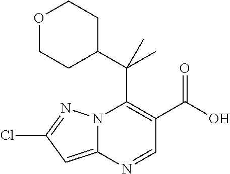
N12C(=CC(Cl)=N1)N=CC(C(O)=O)=C2C(C1CCOCC1)(C)C
